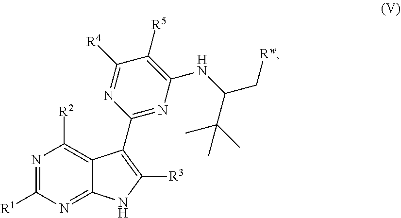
N1=C([R1])N=C2C(=C1[R2])C(C1=NC(NC(C(C)(C)C)C[Rw])=C([R5])C([R4])=N1)=C([R3])N2
